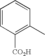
C1=CC([CO2H])=C(C)C=C1
